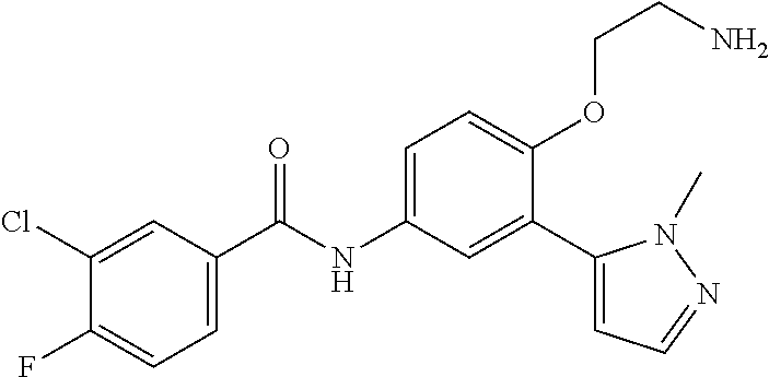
C1(Cl)=CC(C(=O)NC2=CC=C(OCCN)C(C3=CC=NN3C)=C2)=CC=C1F
